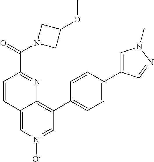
C12=C[N+]([O-])=CC(C3=CC=C(C4=CN(C)N=C4)C=C3)=C1N=C(C(=O)N1CC(OC)C1)C=C2
